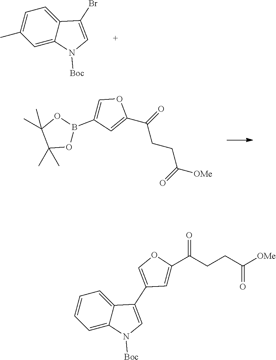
C12=CC=C(C)C=C1N([Boc])C=C2Br.C1=C(B2OC(C)(C)C(C)(C)O2)C=C(C(=O)CCC(=O)[OMe])O1.C1=CC=C2C(=C1)C(C1=COC(C(CCC([OMe])=O)=O)=C1)=CN2[Boc]
